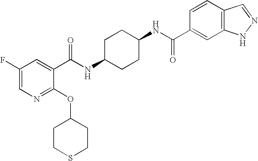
C1CC(NC(=O)C2=CC(F)=CN=C2OC2CCSCC2)CCC1NC(=O)C1=CC2=C(C=C1)C=NN2
